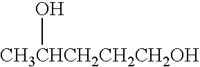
[CH3CHCH2CH2CH2OH]O
